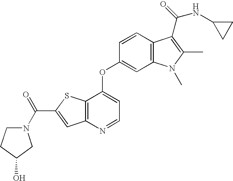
C12=C(N=CC=C1OC1=CC3=C(C=C1)C(C(NC1CC1)=O)=C(C)N3C)C=C(C(N1CCC(O)C1)=O)S2
